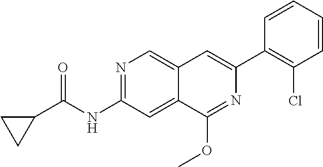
N1=C(NC(C2CC2)=O)C=C2C(=C1)C=C(C1=C(Cl)C=CC=C1)N=C2OC
